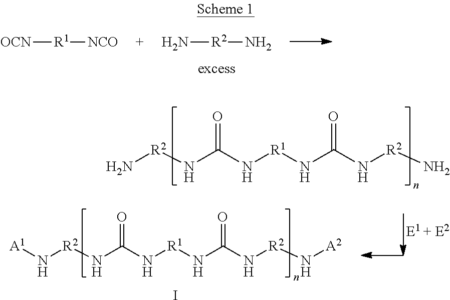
N[R2]NC(N[R1]NC(N[R2]N)=O)=O.N[R2]N.[OCN][R1][NCO].N([R2]NC(N[R1]NC(N[R2]N[A2])=O)=O)[A1].I
